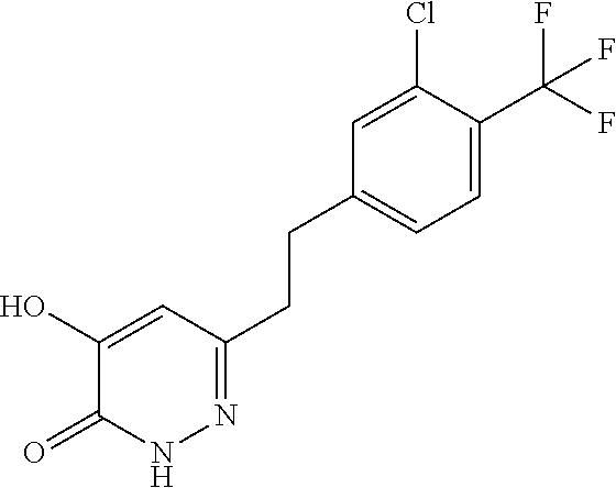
C(CC1=NNC(=O)C(O)=C1)C1=CC=C(C(F)(F)F)C(Cl)=C1
